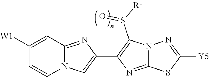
C1([W1])=CC2=NC(C3=C(S([R1])=O)N4C(=N3)SC([Y6])=N4)=CN2C=C1
